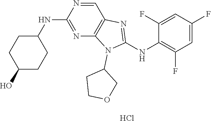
C1C(O)CCC(NC2=NC3=C(C=N2)N=C(NC2=C(F)C=C(F)C=C2F)N3C2CCOC2)C1.Cl
